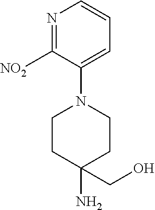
N1=C([NO2])C(N2CCC(N)(CO)CC2)=CC=C1
